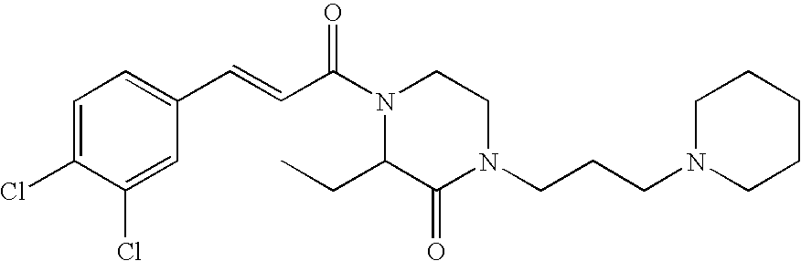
C1=C(Cl)C(Cl)=CC(C=CC(N2CCN(CCCN3CCCCC3)C(=O)C2CC)=O)=C1
